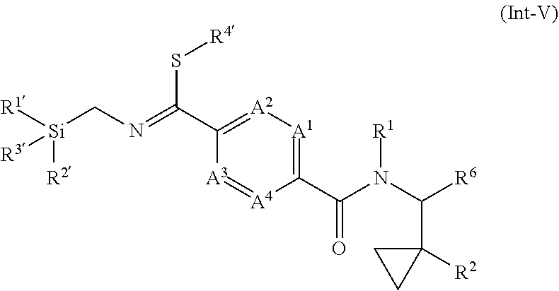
C1(C(N(C([R6])C2([R2])CC2)[R1])=O)=[A1][A2]=C(C(S[R4])=NC[Si]([R1])([R3])[R2])[A3]=[A4]1
